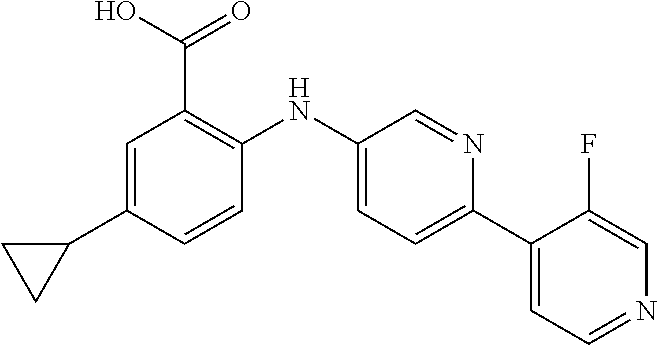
C1=C(C2CC2)C=CC(NC2=CC=C(C3=CC=NC=C3F)N=C2)=C1C(O)=O
